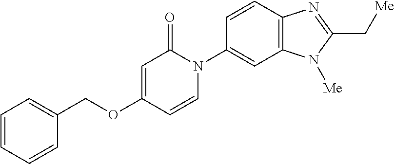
C(OC1=CC(=O)N(C2=CC3=C(C=C2)N=C(C[Me])N3[Me])C=C1)C1=CC=CC=C1
